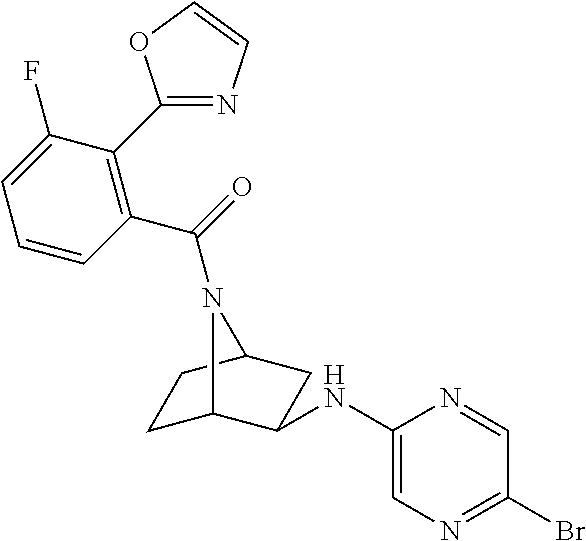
C1=CC(C(=O)N2C3CCC2CC3NC2=CN=C(Br)C=N2)=C(C2=NC=CO2)C(F)=C1
